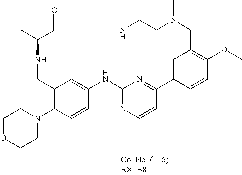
N1CC2=C(N3CCOCC3)C=CC(=C2)NC2=NC=CC(=N2)C2=CC(=C(OC)C=C2)CN(C)CCNC(=O)C1C
